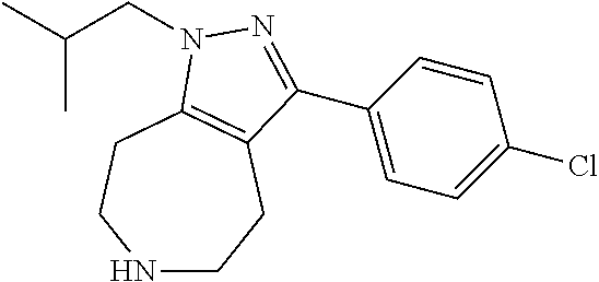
N1CCC2=C(CC1)N(CC(C)C)N=C2C1=CC=C(Cl)C=C1
